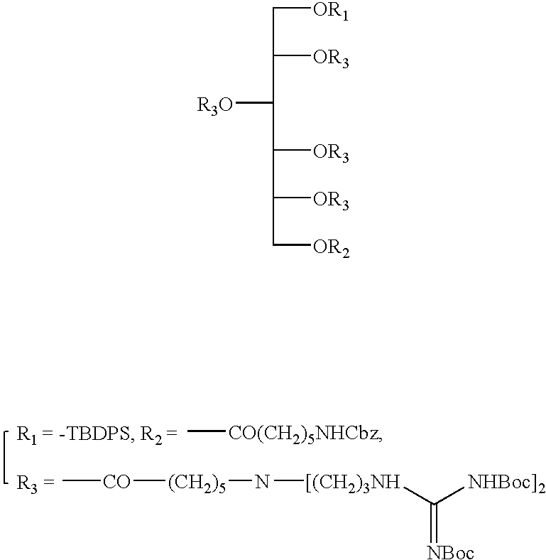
C[CO][(CH2)5]N[[(CH2)3NH]C([NHBoc]2])=[NBoc].C[CO(CH2)5NHCbz].[OR1]CC([OR3])C([R3O])C([OR3])C([OR3])C[OR2]
